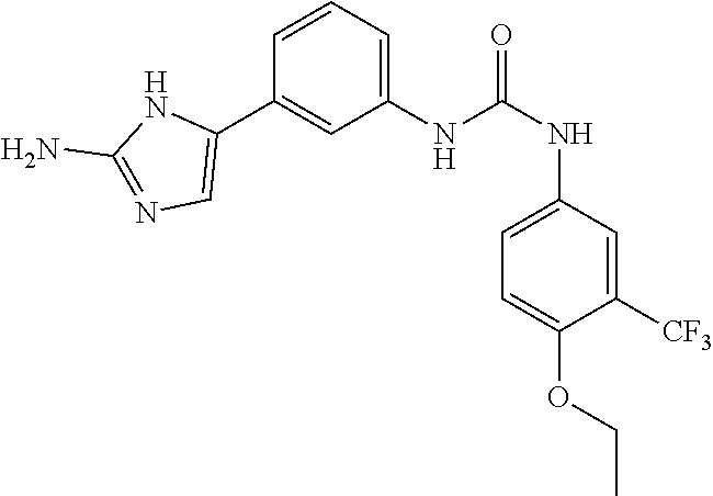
C1(NC(NC2=CC=C(OCC)C([CF3])=C2)=O)=CC=CC(C2=CN=C(N)N2)=C1
